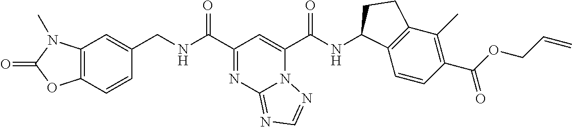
C12=C(C=CC(CNC(C3=NC4=NC=NN4C(C(NC4C5=C(C(C)=C(C(OCC=C)=O)C=C5)CC4)=O)=C3)=O)=C1)OC(=O)N2C
